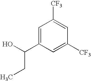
C1=C(C(O)CC)C=C([CF3])C=C1[CF3]
